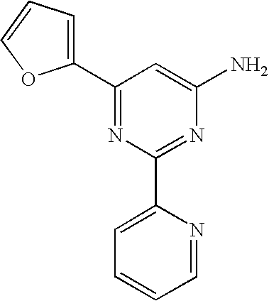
C1(C2=CC=CO2)=NC(C2=CC=CC=N2)=NC(N)=C1
